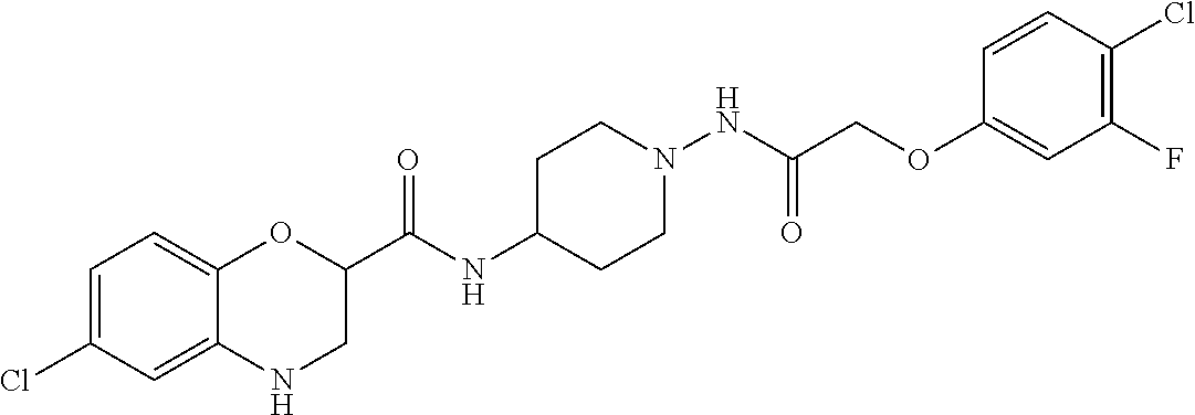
C12=CC=C(Cl)C=C1NCC(C(NC1CCN(NC(=O)COC3=CC(F)=C(Cl)C=C3)CC1)=O)O2
